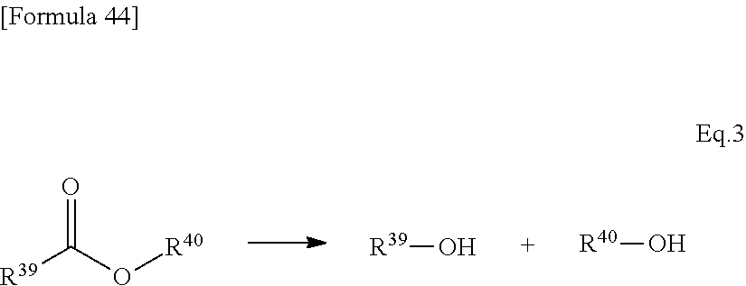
O=C(O[R40])[R39].[R39]O.[R40]O
